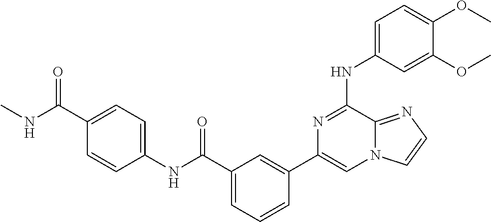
C1=C(NC2=NC(C3=CC(C(=O)NC4=CC=C(C(=O)NC)C=C4)=CC=C3)=CN3C2=NC=C3)C=C(OC)C(OC)=C1
